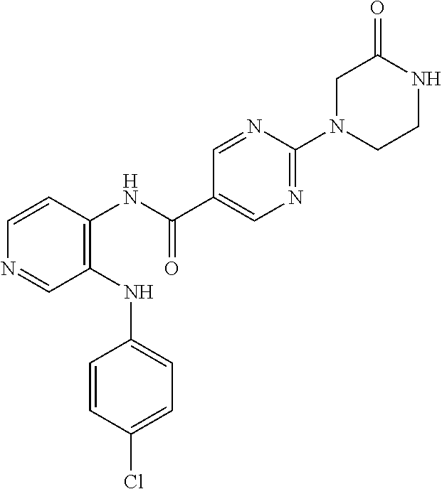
C1(NC2=CC=C(Cl)C=C2)=C(NC(C2=CN=C(N3CCNC(=O)C3)N=C2)=O)C=CN=C1
